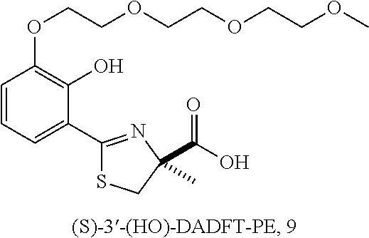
C1=CC=C(C2=NC(C(O)=O)(C)CS2)C(O)=C1OCCOCCOCCOC
